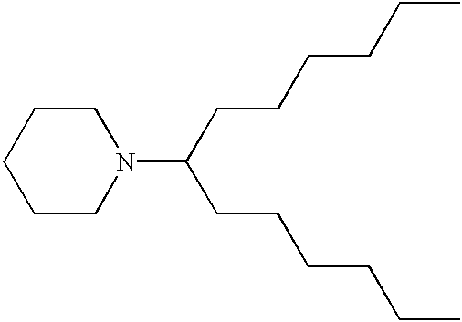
C1CN(C(CCCCCC)CCCCCC)CCC1
